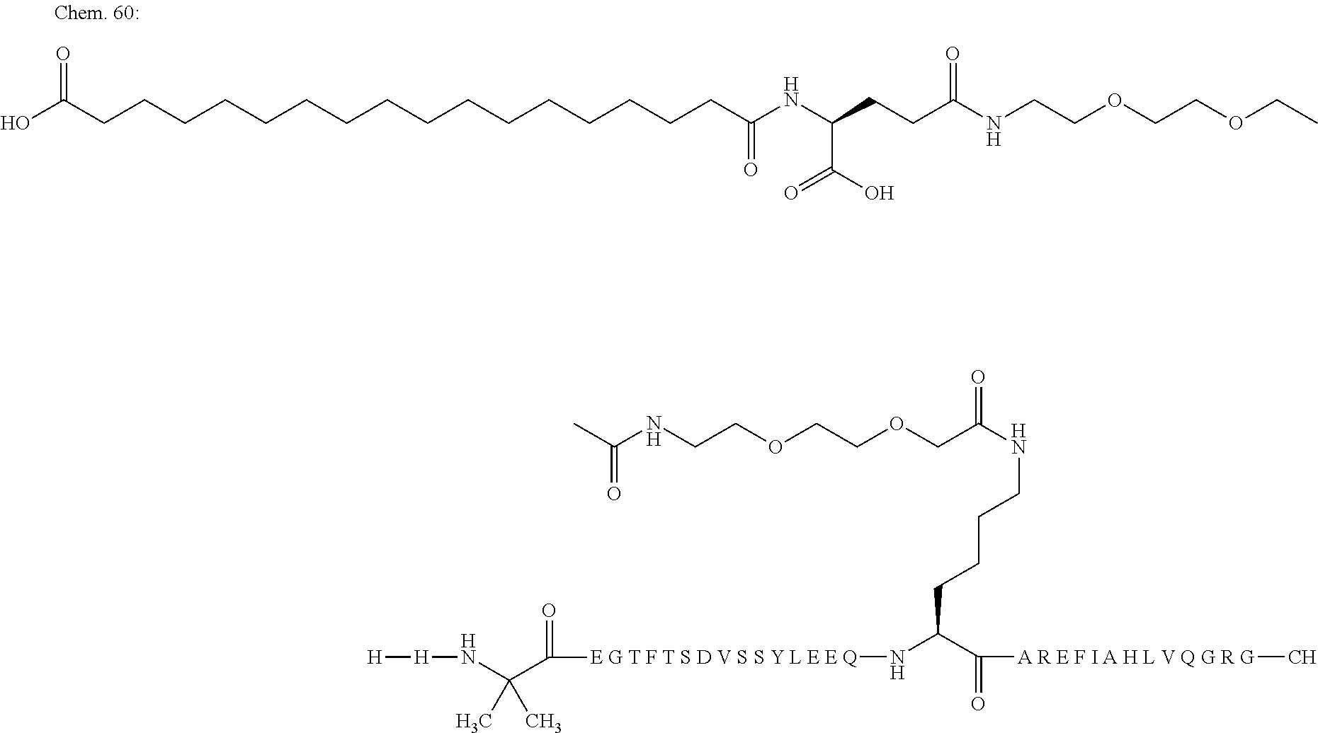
OC(CCCCCCCCCCCCCCCCC(NC(CCC(NCCOCCOCC)=O)C(O)=O)=O)=O.C(CCCC(N[E G T F T S D V S S Y L E E Q]C(C(N[H][H])(C)C)=O)C([A R E F I A H L V Q G R G]C)=O)NC(COCCOCCNC(C)=O)=O
